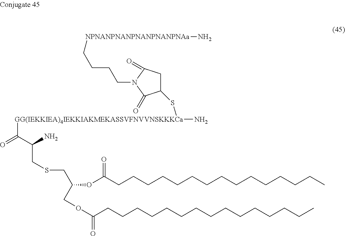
C(CCC)CCCCCCCCCCCC(OC(COC(=O)CCCCCCCCCCCCCCC)CSCC(N)C([GG(IEKKIEA)4IEKKIAKMEKASSVFNVVNSKKKCa](N)SC1CC(=O)N(CCCC[NPNANPNANPNANPNANPNAa]N)C1=O)=O)=O
